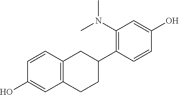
C1(N(C)C)=C(C2CC3=C(CC2)C=C(O)C=C3)C=CC(O)=C1
